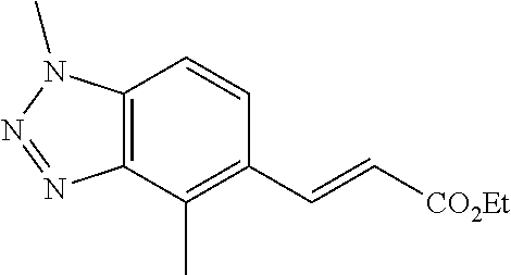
C12=C(C(C)=C(C=C[CO2Et])C=C1)N=NN2C
